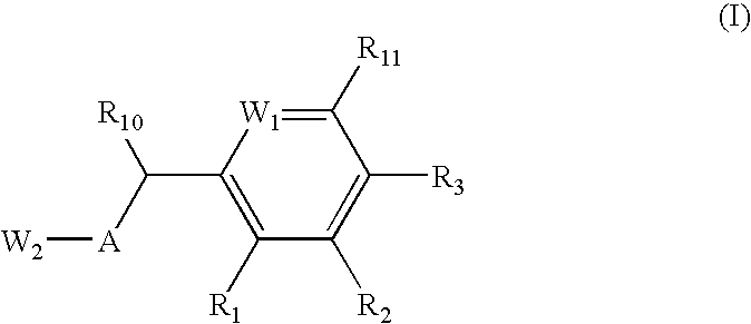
C1(C([A][W2])[R10])=C([R1])C([R2])=C([R3])C([R11])=[W1]1
